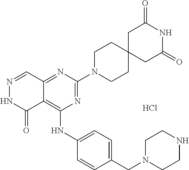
N1=C(N2CCC3(CC2)CC(=O)NC(=O)C3)N=C2C(=C1NC1=CC=C(CN3CCNCC3)C=C1)C(=O)NN=C2.Cl
